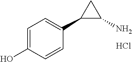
C1=C(O)C=CC(C2C(N)C2)=C1.Cl
